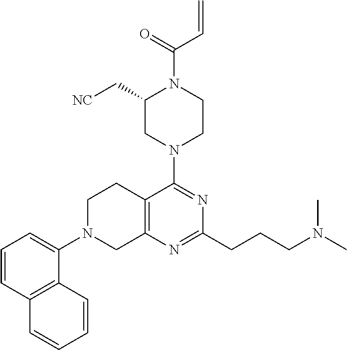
C1N(C2=CC=CC3=C2C=CC=C3)CC2=C(C1)C(N1CCN(C(=O)C=C)C(C[NC])C1)=NC(CCCN(C)C)=N2
